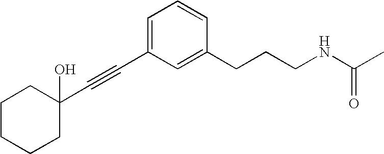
C(#CC1=CC=CC(CCCNC(C)=O)=C1)C1(O)CCCCC1
